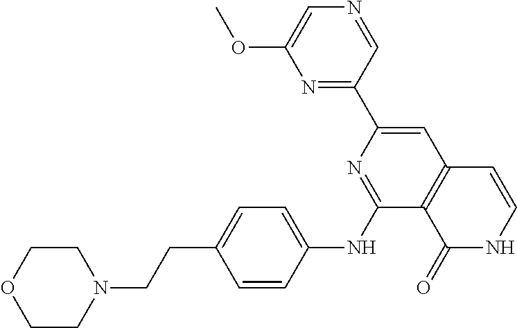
N1=CC(C2=CC3=C(C(NC4=CC=C(CCN5CCOCC5)C=C4)=N2)C(=O)NC=C3)=NC(OC)=C1
